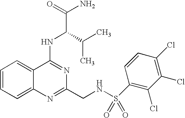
C12=CC=CC=C1C(NC(C(N)=O)C(C)C)=NC(CNS(=O)(=O)C1=C(Cl)C(Cl)=C(Cl)C=C1)=N2
